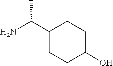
C1(C(N)C)CCC(O)CC1
